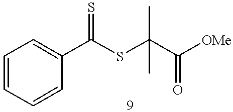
C1=CC=CC(C(SC(C([OMe])=O)(C)C)=S)=C1
